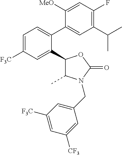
C1(C(C)C)=C(F)C=C([MeO])C(C2=CC=C([F3C])C=C2C2C(C)N(CC3=CC([F3C])=CC([CF3])=C3)C(=O)O2)=C1
